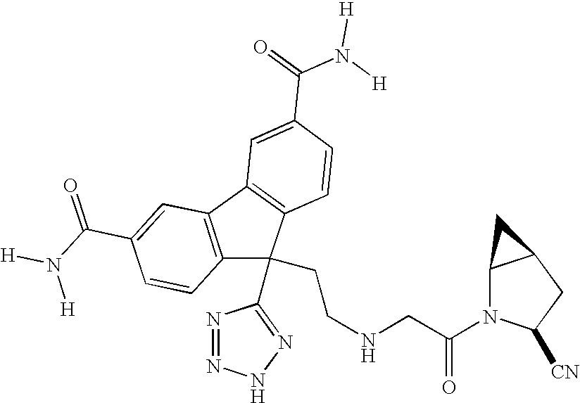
N1=NNN=C1C1(CCNCC(=O)N2C3C(CC2[CN])C3)C2=C(C3=C1C=CC(C(=O)N([H])[H])=C3)C=C(C(N([H])[H])=O)C=C2
